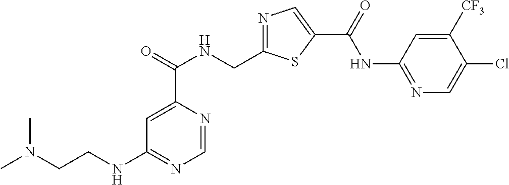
N1=C(CNC(C2=CC(NCCN(C)C)=NC=N2)=O)SC(C(=O)NC2=NC=C(Cl)C([CF3])=C2)=C1
